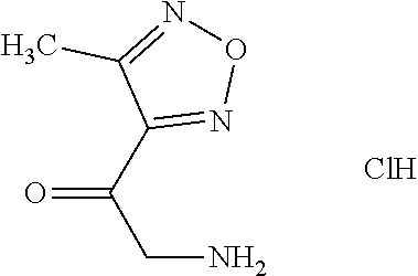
C(C1=NON=C1C)(=O)CN.Cl
